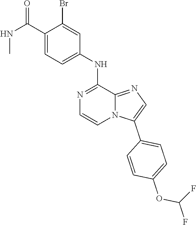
C1(NC2=CC=C(C(NC)=O)C(Br)=C2)=NC=CN2C1=NC=C2C1=CC=C(OC(F)F)C=C1
